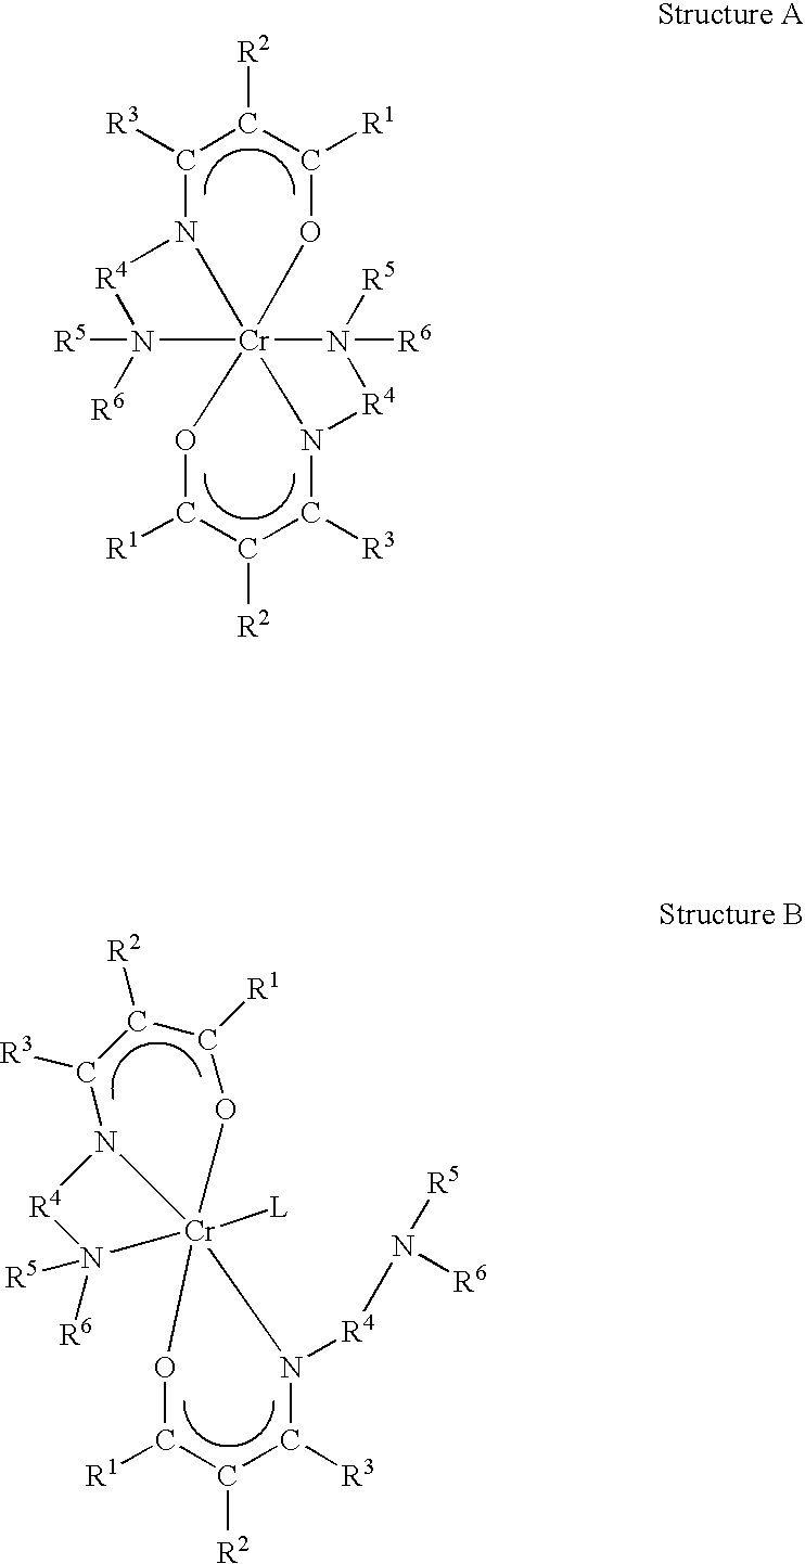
C1([R3])N2[R4]N([R6])([R5])[Cr]234(OC([R1])C1[R2])OC([R1])C([R2])C([R3])N3[R4]N4([R5])[R6].C1([R3])N2[R4]N([R6])([R5])[Cr]23([L])(OC([R1])C1[R2])OC([R1])C([R2])C([R3])N3[R4]N([R6])[R5]
